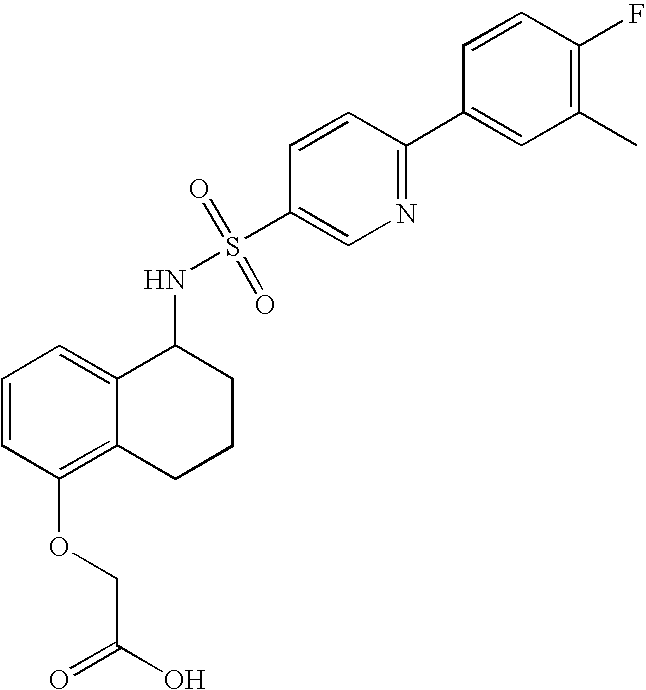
C1(NS(=O)(=O)C2=CN=C(C3=CC(C)=C(F)C=C3)C=C2)C2=CC=CC(OCC(=O)O)=C2CCC1
